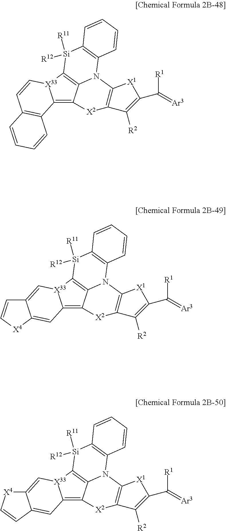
C12=C3C4=C([X33]1C=C1C(=C2)C=C[X4]1)[Si]([R12])([R11])C1=C(N4C2=C([X2]3)C([R2])=C(C([R1])=[Ar3])[X1]2)C=CC=C1.C12=C3C4=C([X33]1C=CC1=C2C=CC=C1)[Si]([R12])([R11])C1=C(N4C2=C([X2]3)C([R2])=C(C([R1])=[Ar3])[X1]2)C=CC=C1.C12=C3C4=C([X33]1C=C1C(=C2)[X4]C=C1)[Si]([R12])([R11])C1=C(N4C2=C([X2]3)C([R2])=C(C([R1])=[Ar3])[X1]2)C=CC=C1
